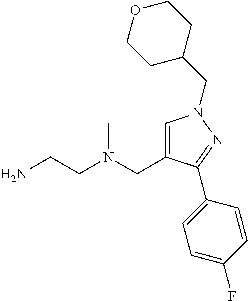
C1=C(CN(CCN)C)C(C2=CC=C(F)C=C2)=NN1CC1CCOCC1
